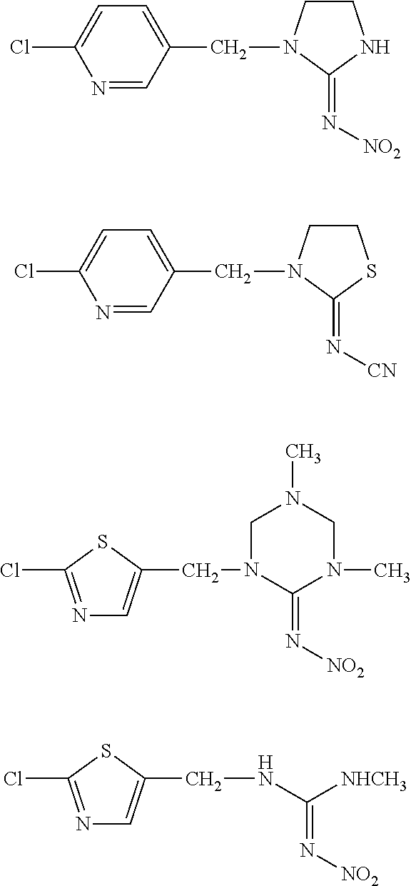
C1(=N[NO2])N(C)CN(C)CN1CC1=CN=C(Cl)S1.C(C1=CC=C(Cl)N=C1)N1C(=N[NO2])NCC1.C(C1=CC=C(Cl)N=C1)N1C(=N[CN])SCC1.C([NHCH3])(NCC1=CN=C(Cl)S1)=N[NO2]
